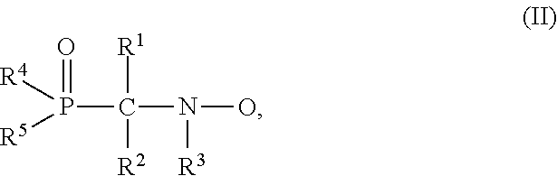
C(P([R5])([R4])=O)(N(O)[R3])([R1])[R2]
